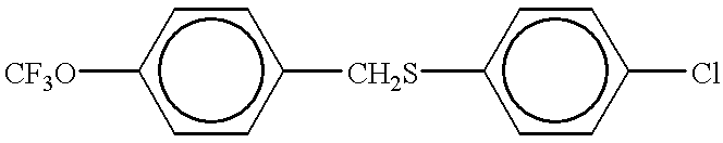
[CF3O]c1ccc([CH2S]c2ccc(Cl)cc2)cc1
